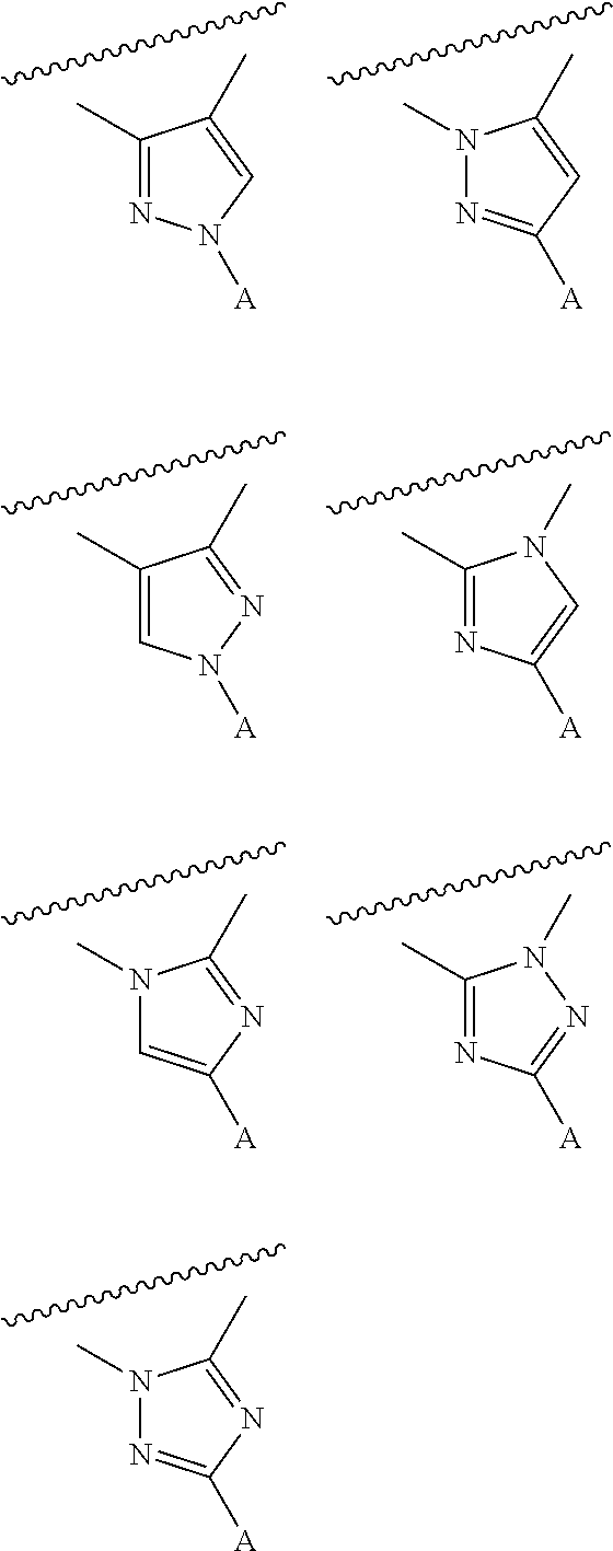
N1(C)N=C([A])N=C1C.N1(C)N=C([A])C=C1C.C1(C)=NN([A])C=C1C.C1(C)=CN([A])N=C1C.C1(C)=NC([A])=CN1C.N1(C)C=C([A])N=C1C.C1(C)=NC([A])=NN1C
